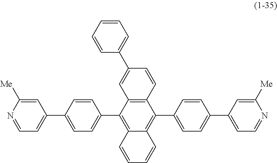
C12=C(C=CC(C3=CC=CC=C3)=C1)C(C1=CC=C(C3=CC=NC([Me])=C3)C=C1)=C1C(=C2C2=CC=C(C3=CC=NC([Me])=C3)C=C2)C=CC=C1
